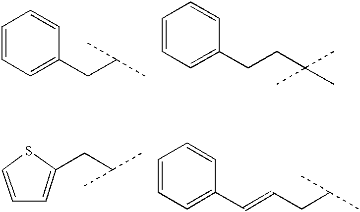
C1=CC=C(CC(C)C)C=C1.C1=CC=C(CCC(C)(C)C)C=C1.C1=CC=C(CC(C)C)S1.C1=CC=C(C=CCC(C)C)C=C1
